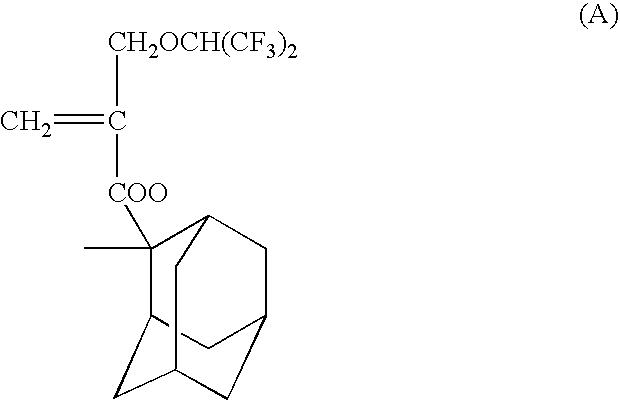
C1(C)([COO]C(=C)[CH2OCH(CF3)2])C2CC3CC(CC1C3)C2
